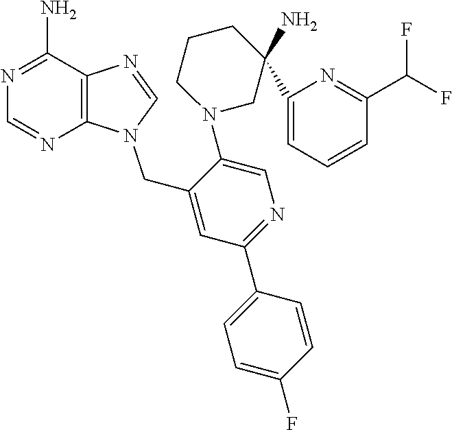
C12=C(N(CC3=CC(C4=CC=C(F)C=C4)=NC=C3N3CC(C4=CC=CC(C(F)F)=N4)(N)CCC3)C=N1)N=CN=C2N
